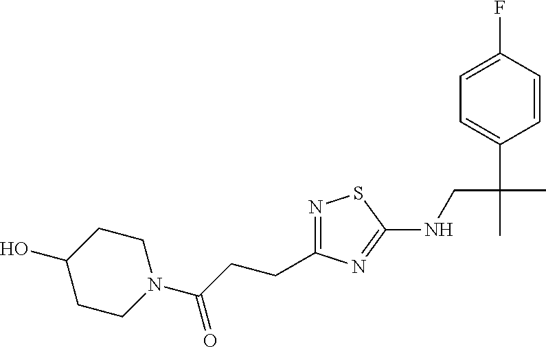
N1=C(CCC(N2CCC(O)CC2)=O)N=C(NCC(C)(C2=CC=C(F)C=C2)C)S1
